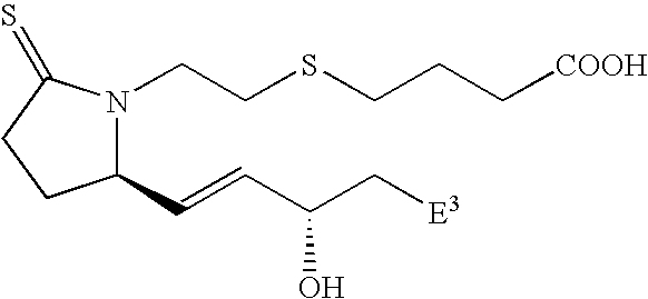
C1(C=CC(C[E3])O)N(CCSCCC[COOH])C(=S)CC1
